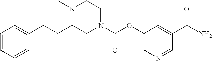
C(C1CN(C(OC2=CN=CC(C(N)=O)=C2)=O)CCN1C)CC1=CC=CC=C1
